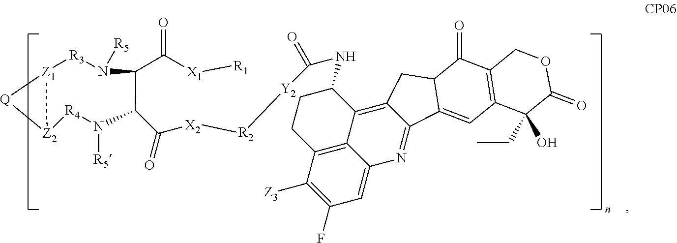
[R2]([X2]C(=O)C1N([R5])[R4][Z2]2[Q][Z1]2[R3]N([R5])C1C(=O)[X1][R1])[Y2]C(NC1C2=C3C(=NC4=CC(F)=C([Z3])C(=C24)CC1)C1=CC2=C(C(=O)C1C3)COC(=O)C2(CC)O)=O
